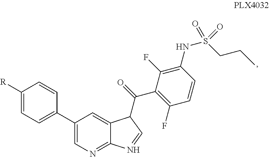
C1([R])=CC=C(C2=CN=C3C(=C2)C(C(C2=C(F)C=CC(NS(CCC)(=O)=O)=C2F)=O)C=N3)C=C1
